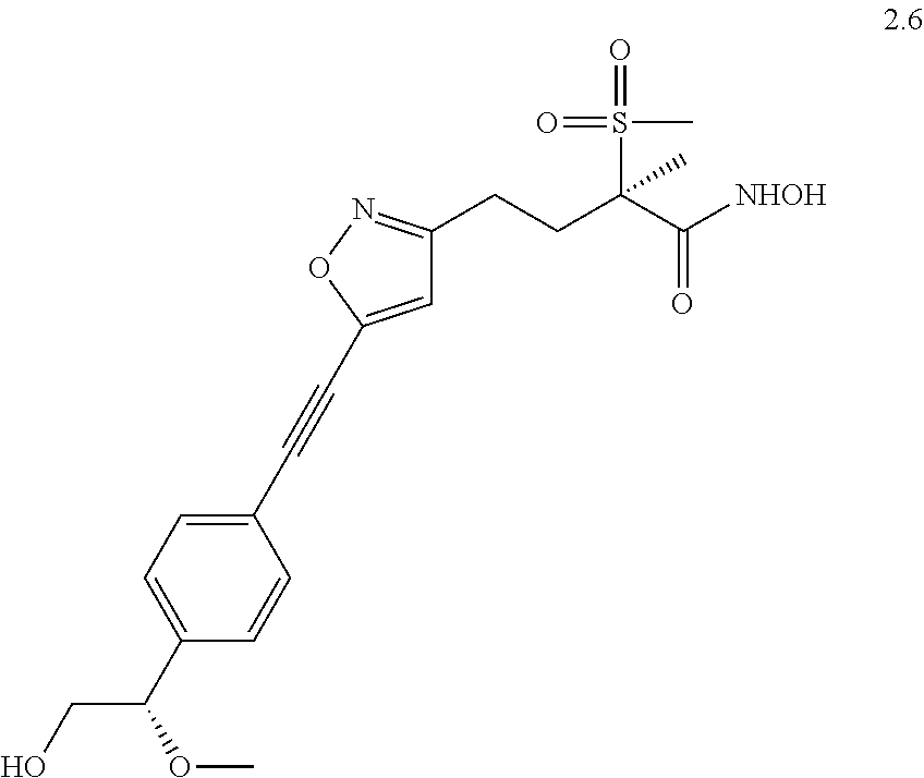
C1=C(C#CC2=CC=C(C(CO)OC)C=C2)ON=C1CCC(C([NHOH])=O)(C)S(C)(=O)=O
